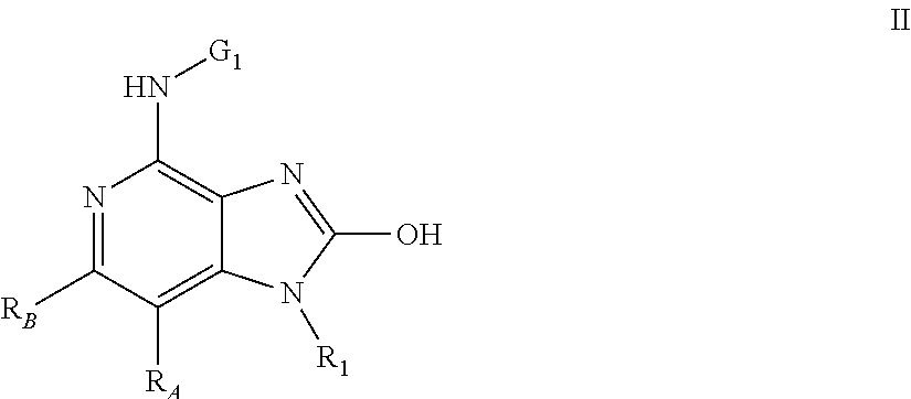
N1=C([RB])C([RA])=C2C(=C1N[G1])N=C(O)N2[R1]
